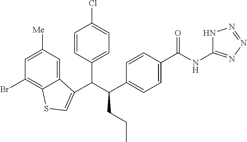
C(C(C1=CC=C(C(NC2=NN=NN2)=O)C=C1)CCC)(C1=CC=C(Cl)C=C1)C1=CSC2=C(Br)C=C([Me])C=C21
